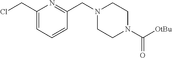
C1(CCl)=CC=CC(CN2CCN(C([OtBu])=O)CC2)=N1
